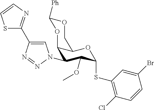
C1(N2C=C(C3=NC=CS3)N=N2)C(OC)C(SC2=C(Cl)C=CC(Br)=C2)OC2C1OC([Ph])OC2
